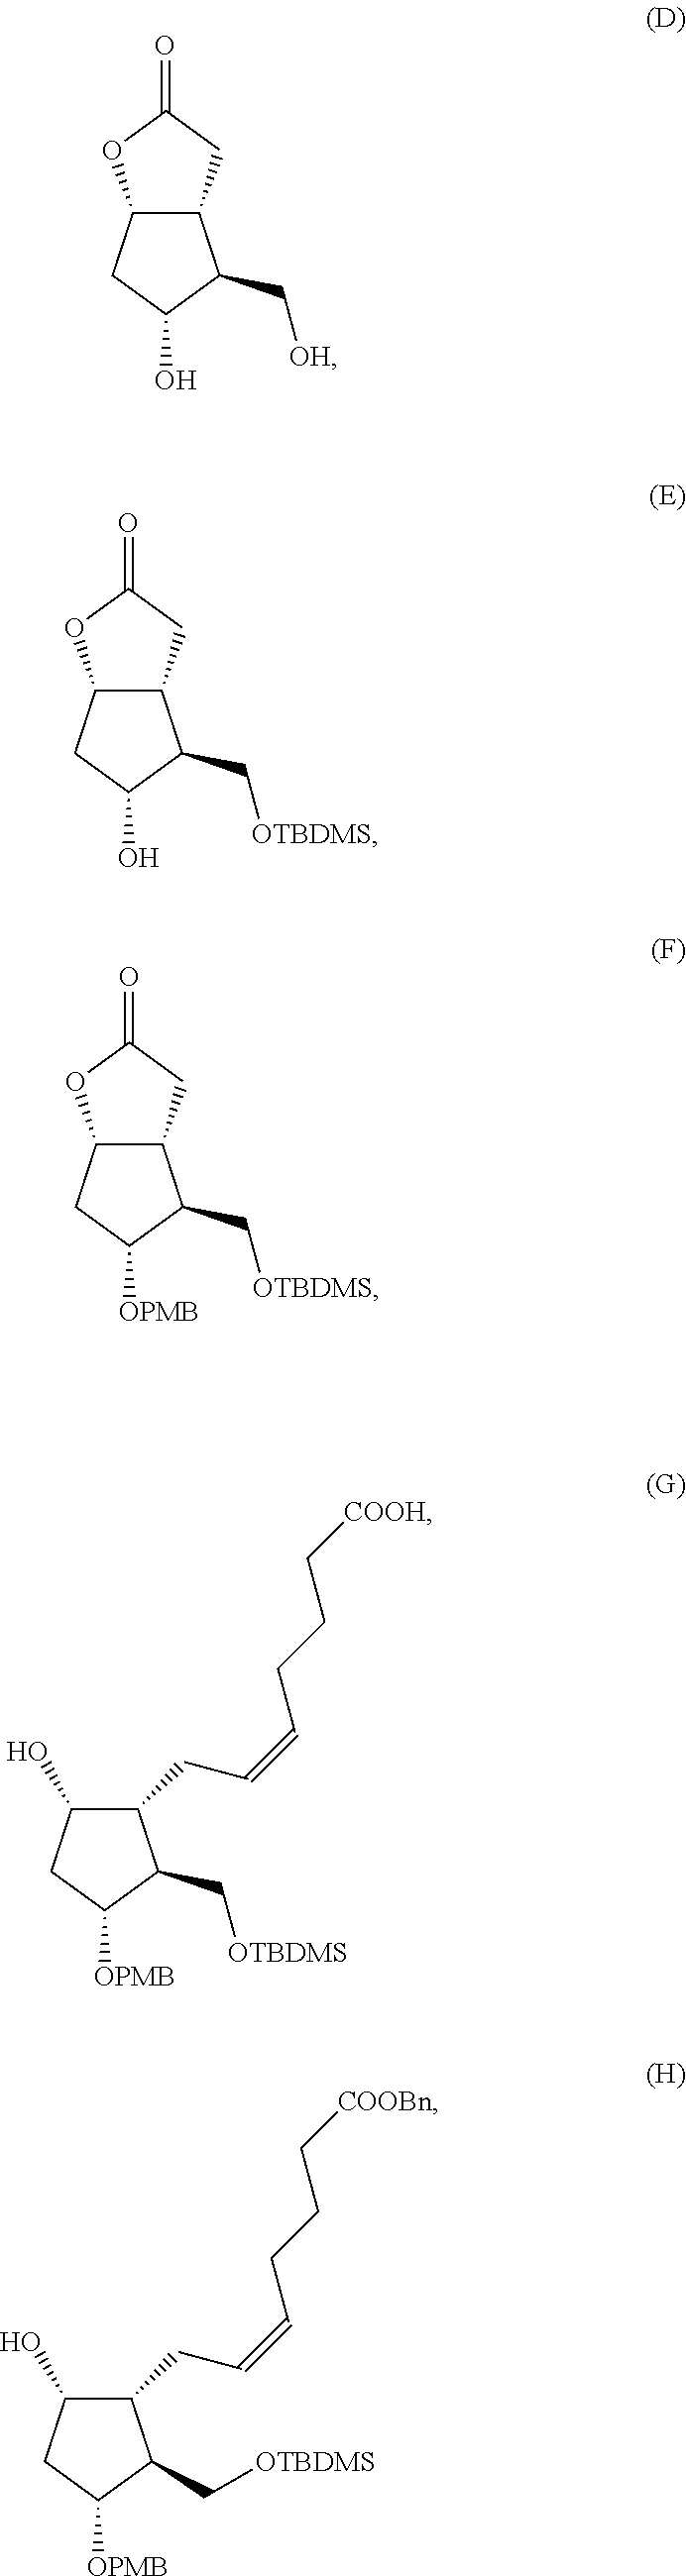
C12C(CC(=O)O1)C(C[OH])C(O)C2.C12C(CC(=O)O1)C(C[OTBDMS])C(O)C2.C12C(CC(=O)O1)C(C[OTBDMS])C([OPMB])C2.C1(O)C(CC=CCCC[COOH])C(C[OTBDMS])C([OPMB])C1.C1(O)C(CC=CCCC[COOBn])C(C[OTBDMS])C([OPMB])C1
